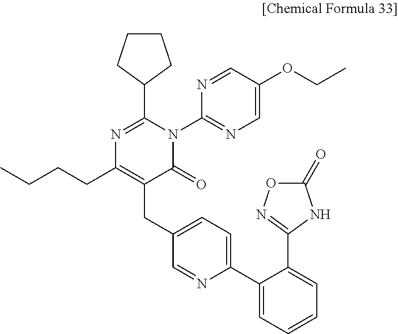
CCCCC1=C(CC2=CC=C(C3=CC=CC=C3C3=NOC(=O)N3)N=C2)C(=O)N(C2=NC=C(OCC)C=N2)C(C2CCCC2)=N1
